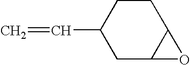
C1CC(C=C)CC2C1O2
